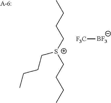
[F3C][BF3].CCCC[S+](CCCC)CCCC
